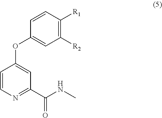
C1=CC([R1])=C([R2])C=C1OC1=CC(C(NC)=O)=NC=C1
